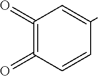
C1(=O)=C(=O)C=CC(C)=C1
